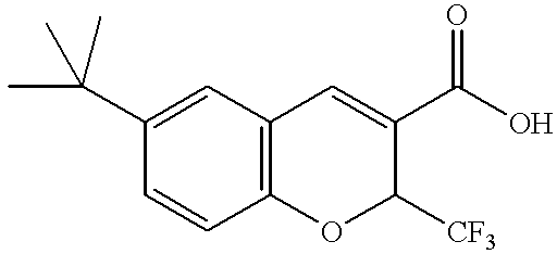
C1=CC2=C(C=C1C(C)(C)C)C=C(C(O)=O)C([CF3])O2
